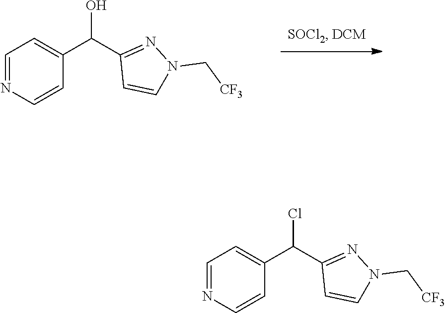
C1=NC=CC(C(C2=NN(C[CF3])C=C2)O)=C1.C1=NC=CC(C(C2=NN(C[CF3])C=C2)Cl)=C1
